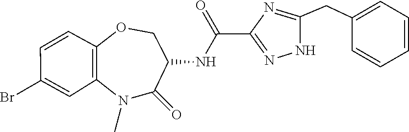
N1(C)C2=C(C=CC(Br)=C2)OCC(NC(C2=NNC(CC3=CC=CC=C3)=N2)=O)C1=O
